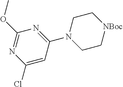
ClC1=CC(N2CC[NBoc]CC2)=NC(OC)=N1
